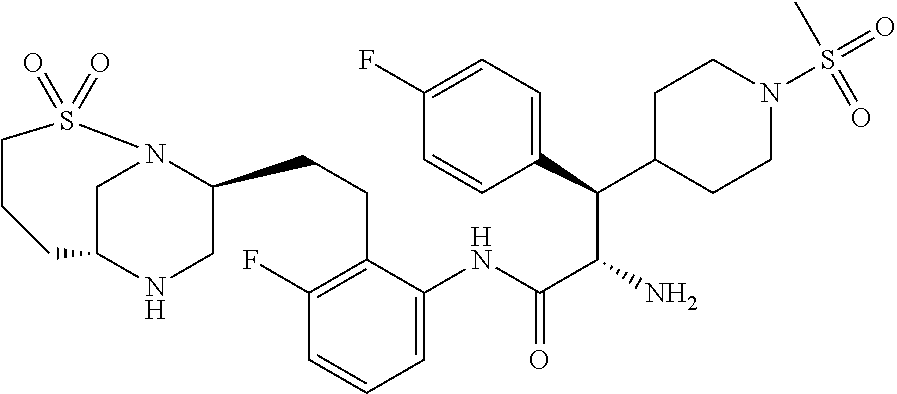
C1C2NCC(CCC3=C(F)C=CC=C3NC(C(N)C(C3=CC=C(F)C=C3)C3CCN(S(=O)(=O)C)CC3)=O)N1S(=O)(=O)CCC2
